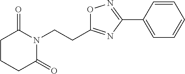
C1CCC(=O)N(CCC2=NC(C3=CC=CC=C3)=NO2)C1=O
